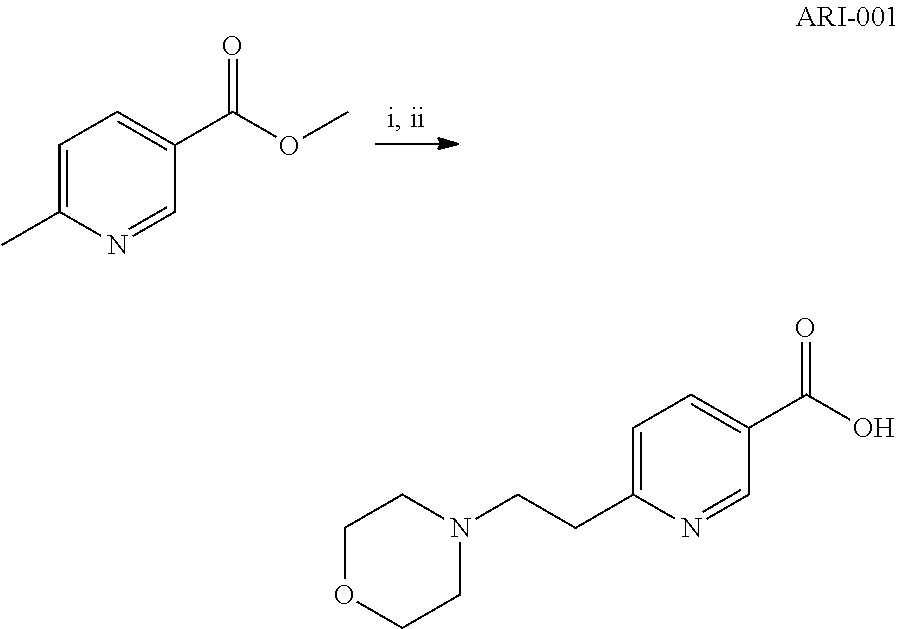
C1=C(C)N=CC(C(OC)=O)=C1.C1=C(CCN2CCOCC2)N=CC(C(O)=O)=C1
